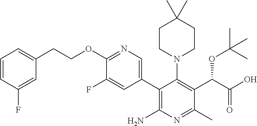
C1=CC(F)=CC(CCOC2=NC=C(C3=C(N)N=C(C)C(C(C(O)=O)OC(C)(C)C)=C3N3CCC(C)(C)CC3)C=C2F)=C1
